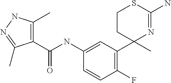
C1CC(C)(C2=C(F)C=CC(NC(C3=C(C)NN=C3C)=O)=C2)N=C(N)S1
